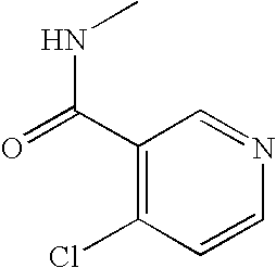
C1(C(=O)NC)=C(Cl)C=CN=C1
